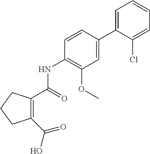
C1(C(=O)O)=C(C(NC2=C(OC)C=C(C3=CC=CC=C3Cl)C=C2)=O)CCC1
